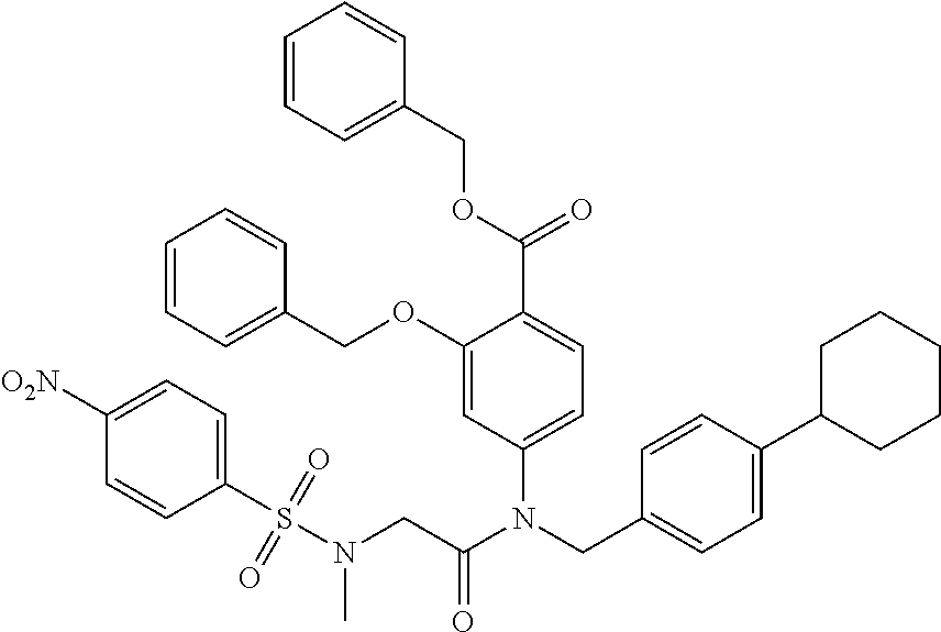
C1=C(N(CC2=CC=C(C3CCCCC3)C=C2)C(CN(S(C2=CC=C([O2N])C=C2)(=O)=O)C)=O)C=C(OCC2=CC=CC=C2)C(C(OCC2=CC=CC=C2)=O)=C1
